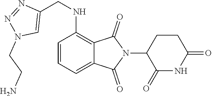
C1=CC=C2C(=C1NCC1=CN(CCN)N=N1)C(=O)N(C1C(=O)NC(=O)CC1)C2=O
